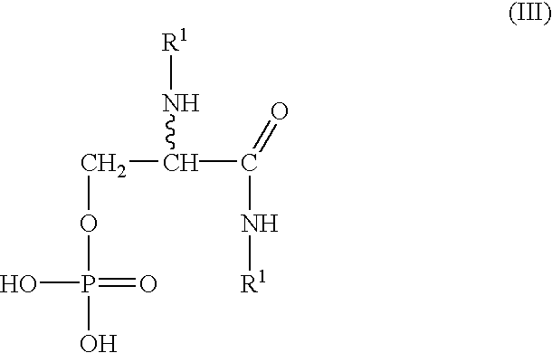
C(C(N[R1])C(N[R1])=O)OP(O)(O)=O
